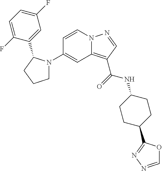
C1(N2CCCC2C2=CC(F)=CC=C2F)=CC2=C(C(=O)NC3CCC(C4=NN=CO4)CC3)C=NN2C=C1
